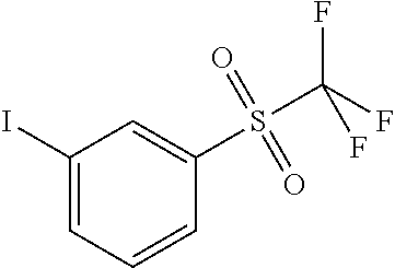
IC1=CC=CC(S(C(F)(F)F)(=O)=O)=C1
